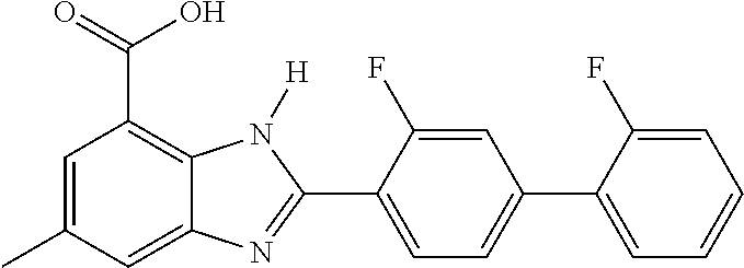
C1=C(C)C=C2C(=C1C(O)=O)N([H])C(C1=CC=C(C3=CC=CC=C3F)C=C1F)=N2
